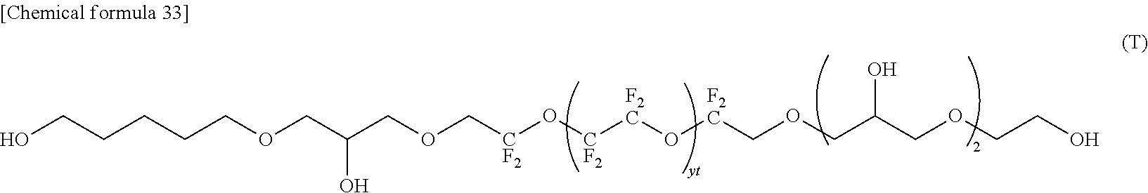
OCCCCCOCC(COC[CF2]O[CF2][F2C]O[F2C]COCC(COCCO)O)O
